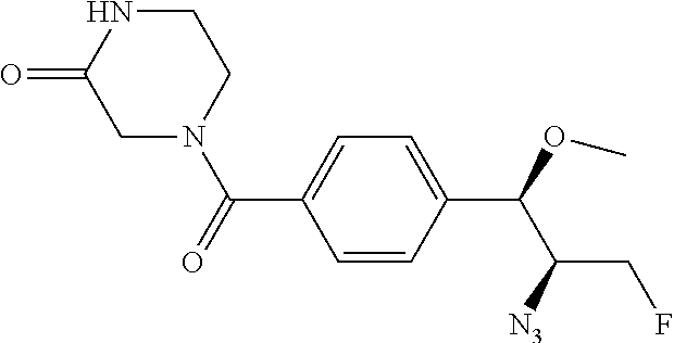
C1=CC(C(OC)C([N3])CF)=CC=C1C(=O)N1CC(=O)NCC1
